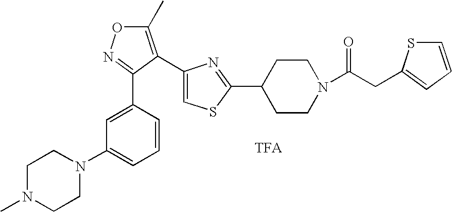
C1=C(C2=NOC(C)=C2C2=CSC(C3CCN(C(CC4=CC=CS4)=O)CC3)=N2)C=CC=C1N1CCN(C)CC1
